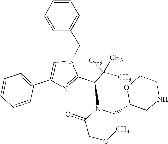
C1=CC=CC(C2=CN(CC3=CC=CC=C3)C(C(C(C)(C)C)N(C(=O)COC)CC3CNCCO3)=N2)=C1
